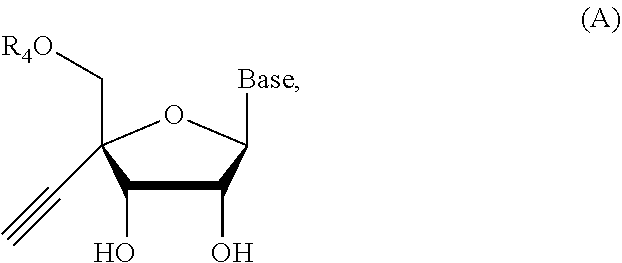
C1(O)C(O)C(C[R4O])(C#C)OC1[Base]
